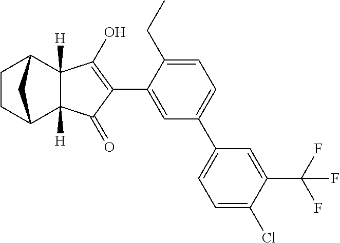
C1=C(C2=C(O)C3([H])C([H])(C2=O)C2CCC3C2)C(CC)=CC=C1C1=CC=C(Cl)C(C(F)(F)F)=C1
